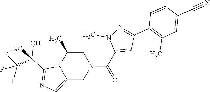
C12=CN=C(C(C)(C(F)(F)F)O)N1C(C)CN(C(C1=CC(C3=C(C)C=C(C#N)C=C3)=NN1C)=O)C2
